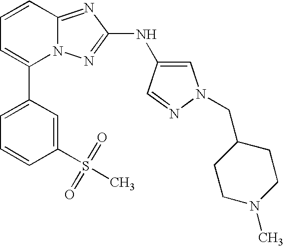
C1=CC2=NC(NC3=CN(CC4CCN(C)CC4)N=C3)=NN2C(C2=CC=CC(S(C)(=O)=O)=C2)=C1
